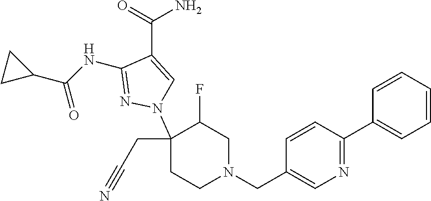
C1(NC(C2CC2)=O)=NN(C2(CC#N)CCN(CC3=CN=C(C4=CC=CC=C4)C=C3)CC2F)C=C1C(=O)N
